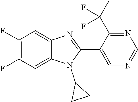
C1(F)=C(F)C=C2C(=C1)N=C(C1=CN=CN=C1C(F)(F)C)N2C1CC1
